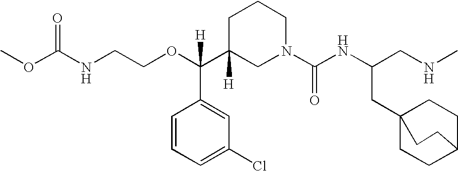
O=C(NCCOC(C1([H])CN(C(NC(CNC)CC23CCC(CC2)CC3)=O)CCC1)(C1=CC(Cl)=CC=C1)[H])OC
